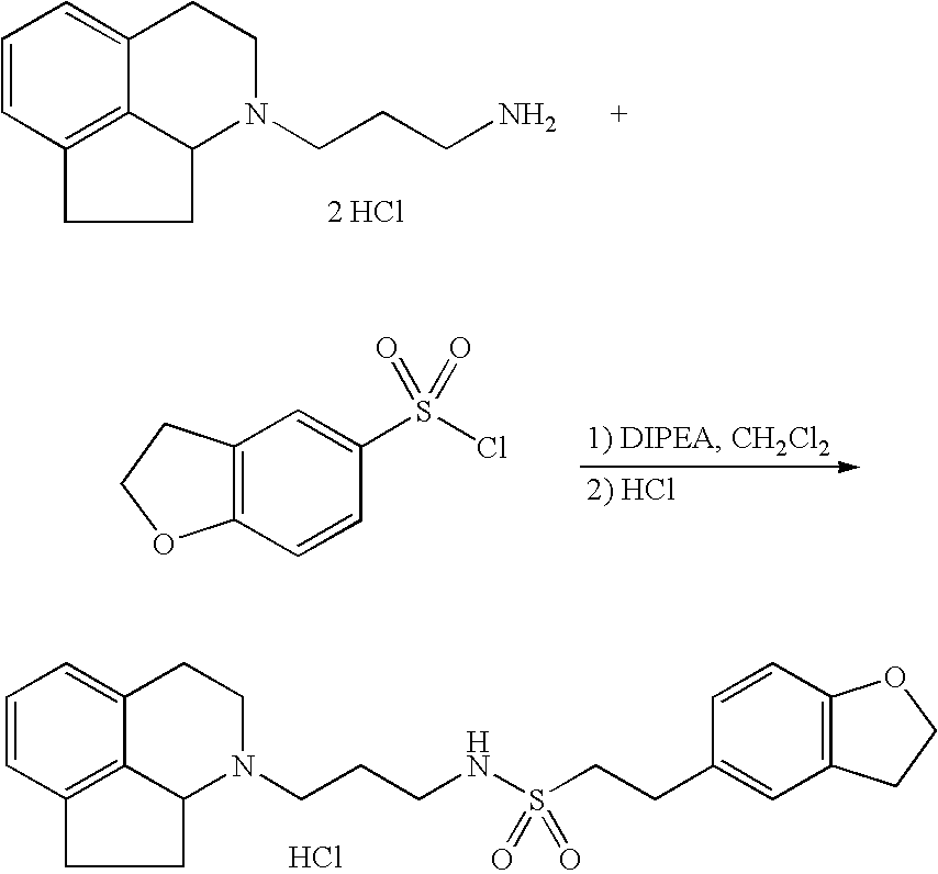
C1=CC2=C3C(=C1)CCN(CCCN)C3CC2.[2 HCl].C12=C(C=CC(S(Cl)(=O)=O)=C1)OCC2.C1=CC2=C3C(=C1)CCN(CCCNS(CCC1=CC4=C(C=C1)OCC4)(=O)=O)C3CC2.Cl
